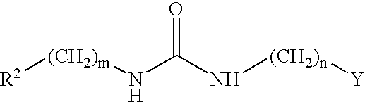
[(CH2)m]([R2])NC(N[(CH2)n][Y])=O
